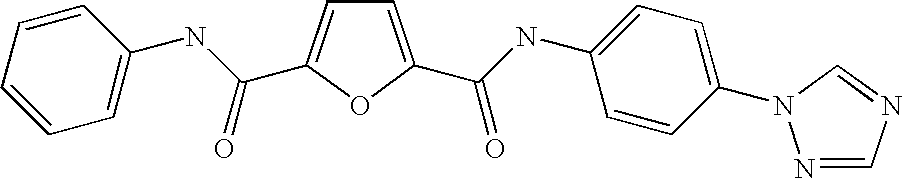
C1=C(C(=O)NC2=CC=C(N3N=CN=C3)C=C2)OC(C(NC2=CC=CC=C2)=O)=C1
